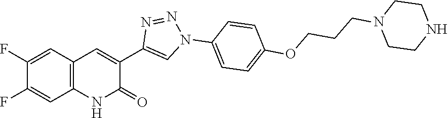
C12=C(C=C(F)C(F)=C1)C=C(C1=CN(C3=CC=C(OCCCN4CCNCC4)C=C3)N=N1)C(=O)N2
